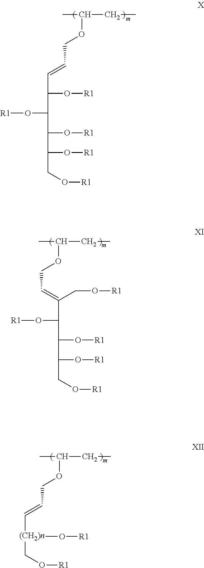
[R1]OC(C(O[R1])C=CCOC(CC)C)C(O[R1])C(O[R1])CO[R1].[R1]OC(C(=CCOC(C)CC)CO[R1])C(O[R1])C(O[R1])CO[R1].C(C=C[(CH2)n](CO[R1])O[R1])OC(C)CC
